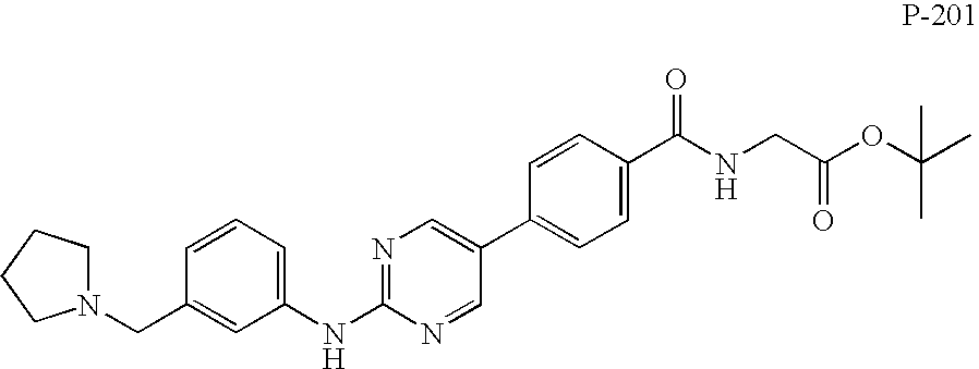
C1=CC=C(NC2=NC=C(C3=CC=C(C(NCC(OC(C)(C)C)=O)=O)C=C3)C=N2)C=C1CN1CCCC1
